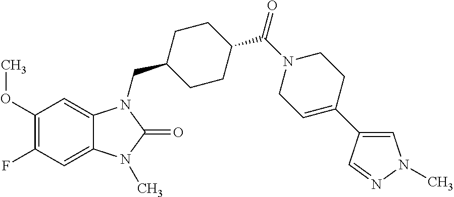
C1(OC)=C(F)C=C2C(=C1)N(CC1CCC(C(N3CCC(C4=CN(C)N=C4)=CC3)=O)CC1)C(=O)N2C
